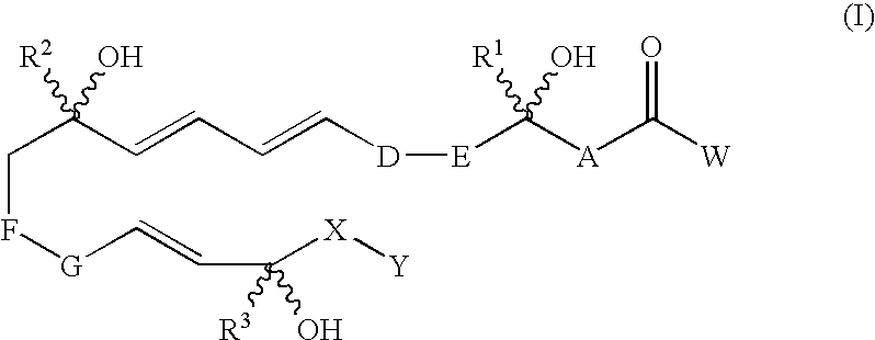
C(F[G]C=CC([R3])([X][Y])O)C(C=CC=C[D][E]C([A]C([W])=O)([R1])O)([R2])O
